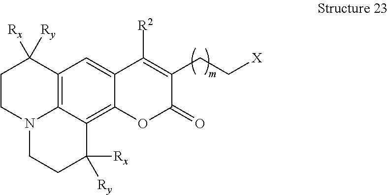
C12=CC3=C4C(=C1OC(=O)C(CC[X])=C2[R2])C([Rx])([Ry])CCN4CCC3([Rx])[Ry]
